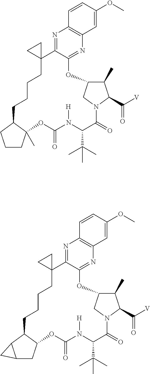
N1=C2C(=NC3=C1C=CC(OC)=C3)OC1C(C)C(C([V])=O)N(C(=O)C(C(C)(C)C)N([H])C(=O)OC3(C)C(CCCCC24CC4)CCC3)C1.N1=C2C(=NC3=C1C=CC(OC)=C3)OC1C(C)C(C([V])=O)N(C(=O)C(C(C)(C)C)N([H])C(=O)OC3C(CCCCC24CC4)C2C(C3)C2)C1
